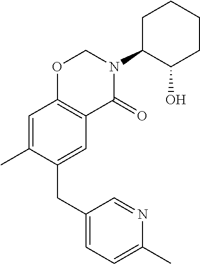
C1(CC2=CC3=C(C=C2C)OCN(C2C(O)CCCC2)C3=O)=CC=C(C)N=C1
